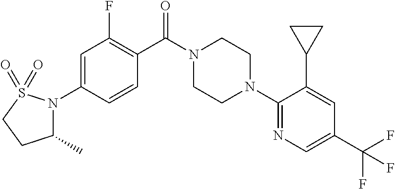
C1=C(N2C(C)CCS2(=O)=O)C=CC(C(N2CCN(C3=NC=C(C(F)(F)F)C=C3C3CC3)CC2)=O)=C1F
